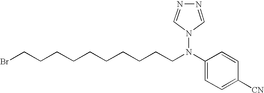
C1(N(N2C=NN=C2)CCCCCCCCCCBr)=CC=C([CN])C=C1
